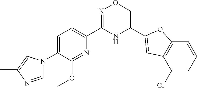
C1=C(N2C=NC(C)=C2)C(OC)=NC(C2=NOCC(C3=CC4=C(C=CC=C4Cl)O3)N2)=C1
